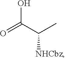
O=C(C(C)[NHCbz])O
